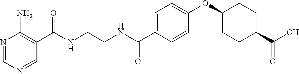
C1(C(NCCNC(C2=CC=C(OC3CCC(C(O)=O)CC3)C=C2)=O)=O)=C(N)N=CN=C1
